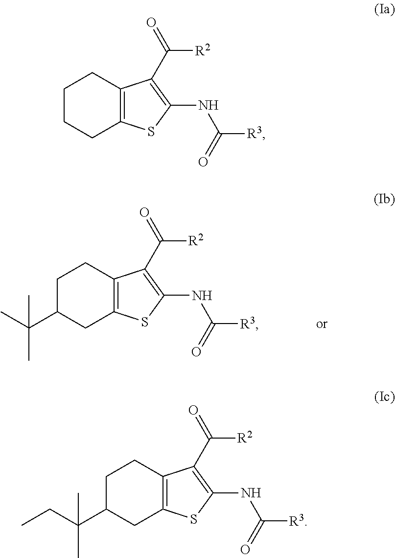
C1C(C(C)(C)C)CC2=C(C1)C(C(=O)[R2])=C(NC(=O)[R3])S2.C1CCC2=C(C1)C(C(=O)[R2])=C(NC(=O)[R3])S2.C1C(C(CC)(C)C)CC2=C(C1)C(C(=O)[R2])=C(NC(=O)[R3])S2
